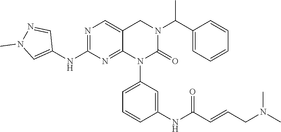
C1(C(N2CC3=CN=C(NC4=CN(C)N=C4)N=C3N(C3=CC=CC(NC(C=CCN(C)C)=O)=C3)C2=O)C)=CC=CC=C1
